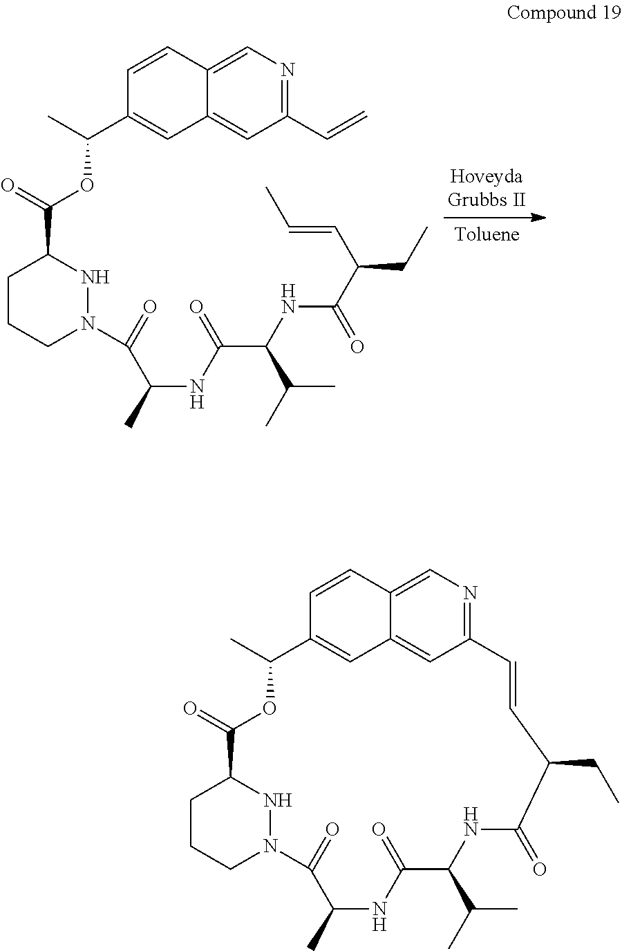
C1CCN(C(C(C)NC(C(NC(C(C=CC)CC)=O)C(C)C)=O)=O)NC1C(=O)OC(C1=CC2=CC(C=C)=NC=C2C=C1)C.C1CCN2NC1C(=O)OC(C)C1=CC3=CC(=NC=C3C=C1)C=CC(CC)C(=O)NC(C(C)C)C(=O)NC(C)C2=O
